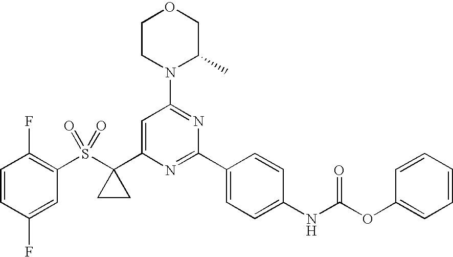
S(C1(C2=CC(N3C(C)COCC3)=NC(C3=CC=C(NC(OC4=CC=CC=C4)=O)C=C3)=N2)CC1)(C1=C(F)C=CC(F)=C1)(=O)=O
